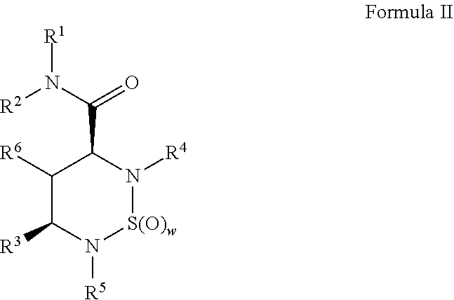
[R2]N(C(C1C([R6])C([R3])N([R5])[S(O)w]N1[R4])=O)[R1]
